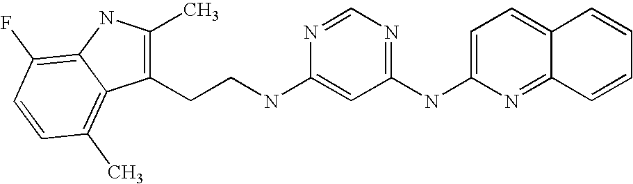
C1(NC2=NC=NC(NCCC3=C(C)NC4=C(F)C=CC(C)=C34)=C2)=CC=C2C(=N1)C=CC=C2
